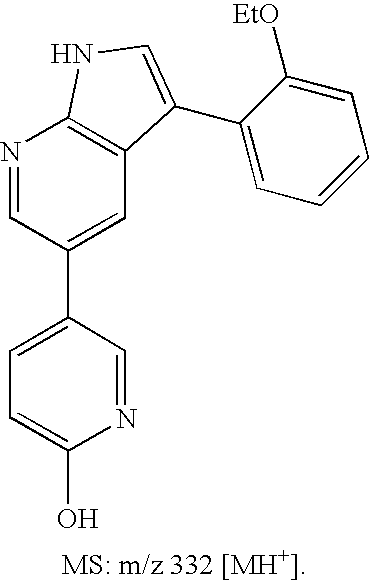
C1=C(C2=CC3=C(N=C2)NC=C3C2=CC=CC=C2[EtO])C=NC(O)=C1
